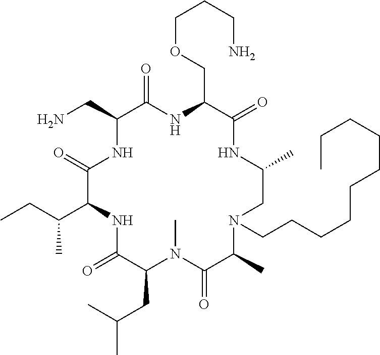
CCC(C)C1NC(=O)C(CC(C)C)N(C)C(=O)C(C)N(CCCCCCCCCC)CC(C)NC(=O)C(COCCCN)NC(=O)C(CN)NC1=O
